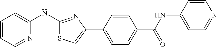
C1=CC=NC(NC2=NC(C3=CC=C(C(=O)NC4=CC=NC=C4)C=C3)=CS2)=C1
